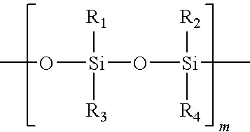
O([Si](O[Si]([R2])([R4])C)([R1])[R3])C
